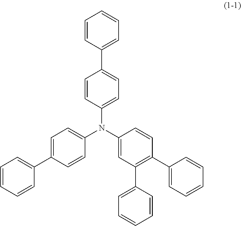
C1=CC=C(C2=CC=C(N(C3=CC(C4=CC=CC=C4)=C(C4=CC=CC=C4)C=C3)C3=CC=C(C4=CC=CC=C4)C=C3)C=C2)C=C1
